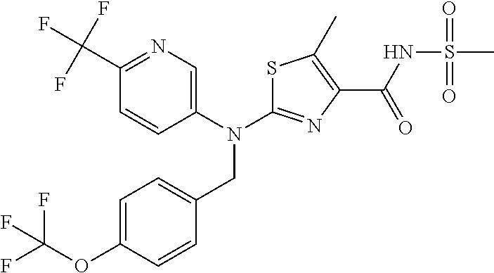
S1C(N(C2=CN=C(C(F)(F)F)C=C2)CC2=CC=C(OC(F)(F)F)C=C2)=NC(C(NS(C)(=O)=O)=O)=C1C
